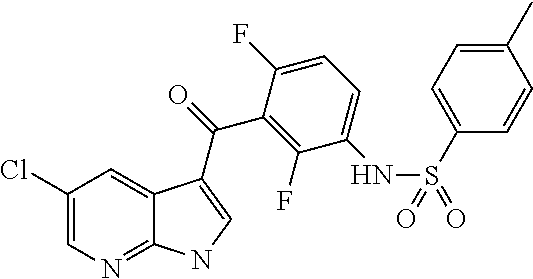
C1(Cl)=CN=C2C(=C1)C(C(=O)C1=C(F)C(NS(=O)(C3=CC=C(C)C=C3)=O)=CC=C1F)=CN2
